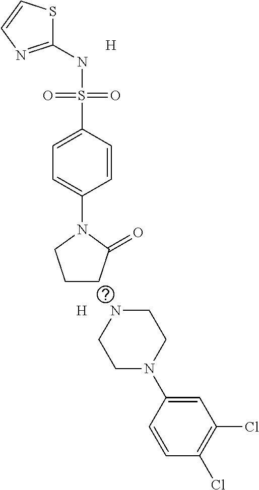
C1(NS(C2=CC=C(N3CCCC3=O)C=C2)(=O)=O)=NC=CS1.[H].[H].N1CCN(C2=CC(Cl)=C(Cl)C=C2)CC1
